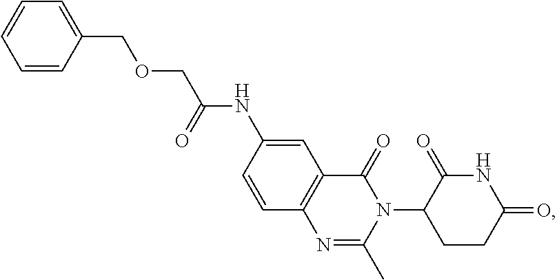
C12=C(C=C(NC(COCC3=CC=CC=C3)=O)C=C1)C(=O)N(C1CCC(=O)NC1=O)C(C)=N2
